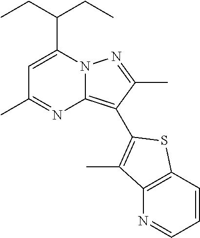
C1=C(C(CC)CC)N2C(=C(C3=C(C)C4=C(C=CC=N4)S3)C(C)=N2)N=C1C
